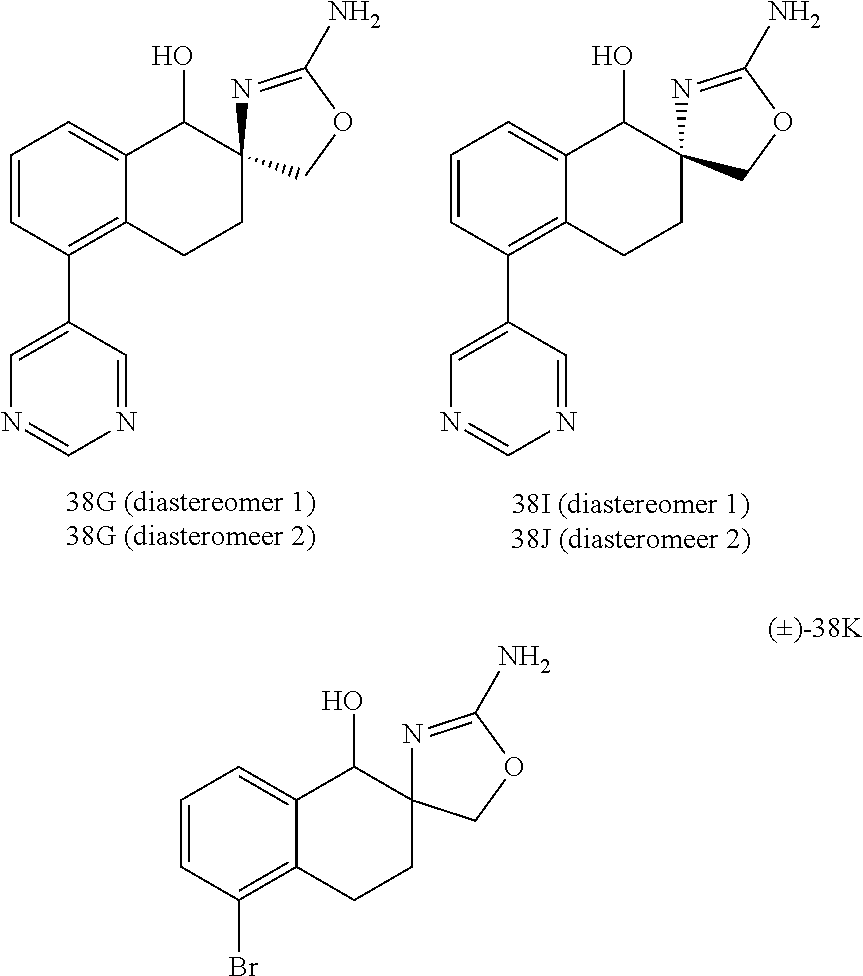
C1=CC(Br)=C2C(=C1)C(O)C1(CC2)N=C(N)OC1.C1=CC(C2=CN=CN=C2)=C2C(=C1)C(O)C1(CC2)N=C(N)OC1.C1=CC(C2=CN=CN=C2)=C2C(=C1)C(O)C1(CC2)N=C(N)OC1
